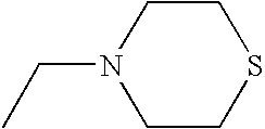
CCN1CCSCC1
